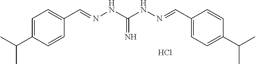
C1=CC(C(C)C)=CC=C1C=NNC(NN=CC1=CC=C(C(C)C)C=C1)=N.Cl
